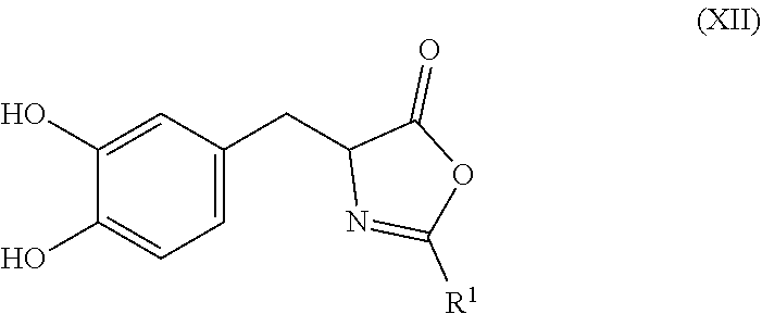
C1(O)=CC(CC2N=C([R1])OC2=O)=CC=C1O
